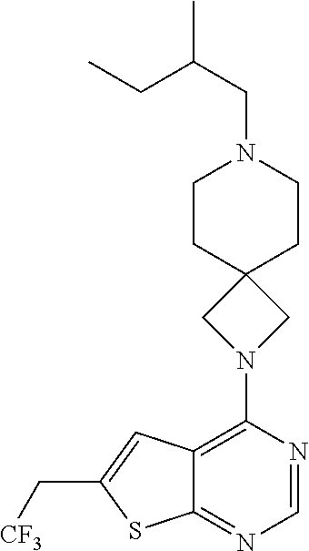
C1(N2CC3(C2)CCN(CC(CC)C)CC3)=C2C(=NC=N1)SC(C[CF3])=C2
